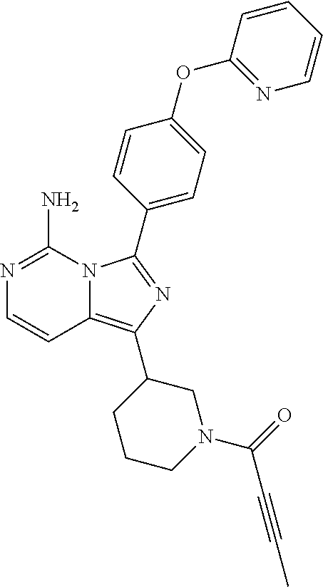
N12C(=C(C3CCCN(C(C#CC)=O)C3)N=C1C1=CC=C(OC3=NC=CC=C3)C=C1)C=CN=C2N
